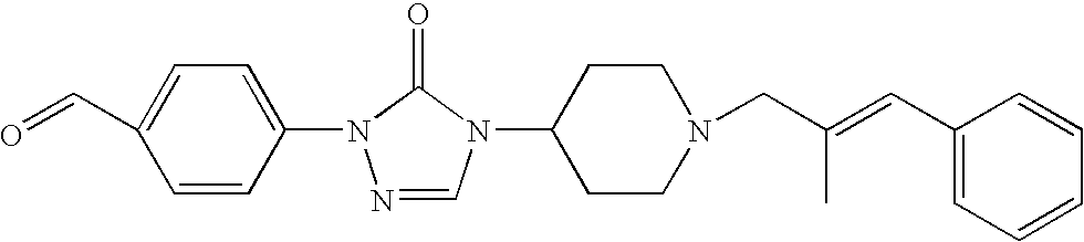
C1(N2N=CN(C3CCN(CC(=CC4=CC=CC=C4)C)CC3)C2=O)=CC=C(C=O)C=C1
